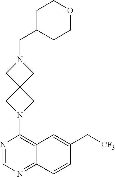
N1=CN=C2C(=C1N1CC3(C1)CN(CC1CCOCC1)C3)C=C(C[CF3])C=C2
